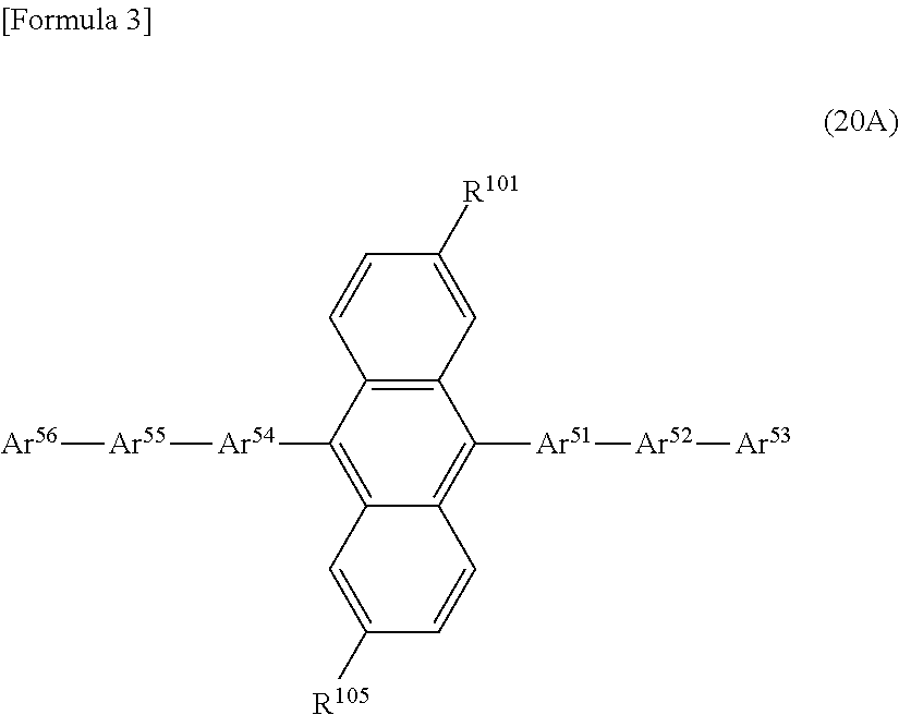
C12=C(C([Ar54][Ar55][Ar56])=C3C(=C1[Ar51][Ar52][Ar53])C=CC([R105])=C3)C=CC([R101])=C2
